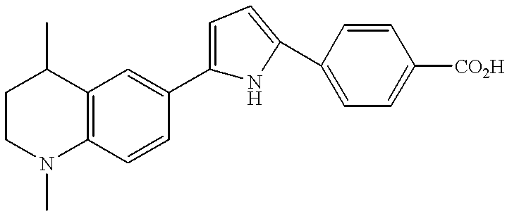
C12=C(C=CC(C3=CC=C(C4=CC=C([CO2H])C=C4)N3)=C1)N(C)CCC2C
